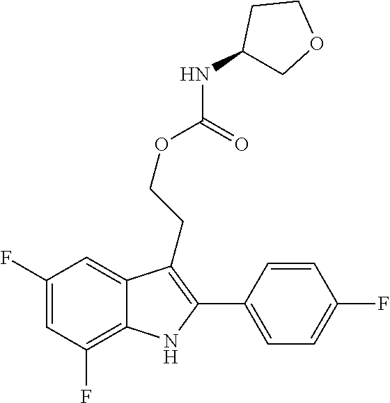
C1(C2=C(CCOC(=O)NC3COCC3)C3=CC(F)=CC(F)=C3N2)=CC=C(F)C=C1
